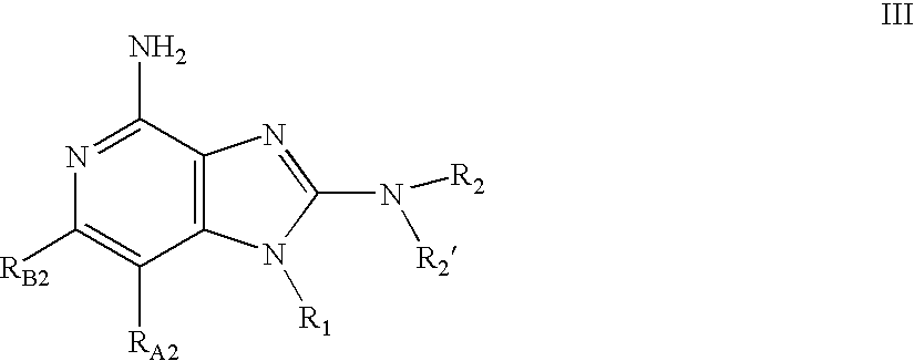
C12=C(C(N)=NC([RB2])=C1[RA2])N=C(N([R2])[R2])N2[R1]
